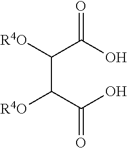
C(C(C(O)=O)[R4O])(C(O)=O)[R4O]
